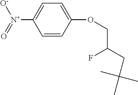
C1=CC(OCC(CC(C)(C)C)F)=CC=C1[N+]([O-])=O
